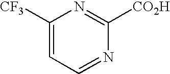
C1([CF3])=CC=NC([CO2H])=N1
